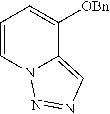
C1=CN2C(=CN=N2)C([OBn])=C1
